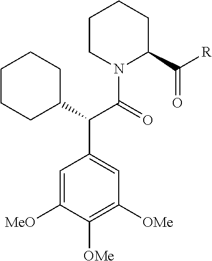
C1=C([MeO])C([OMe])=C([OMe])C=C1C(C(N1C(C(=O)[R])CCCC1)=O)C1CCCCC1
